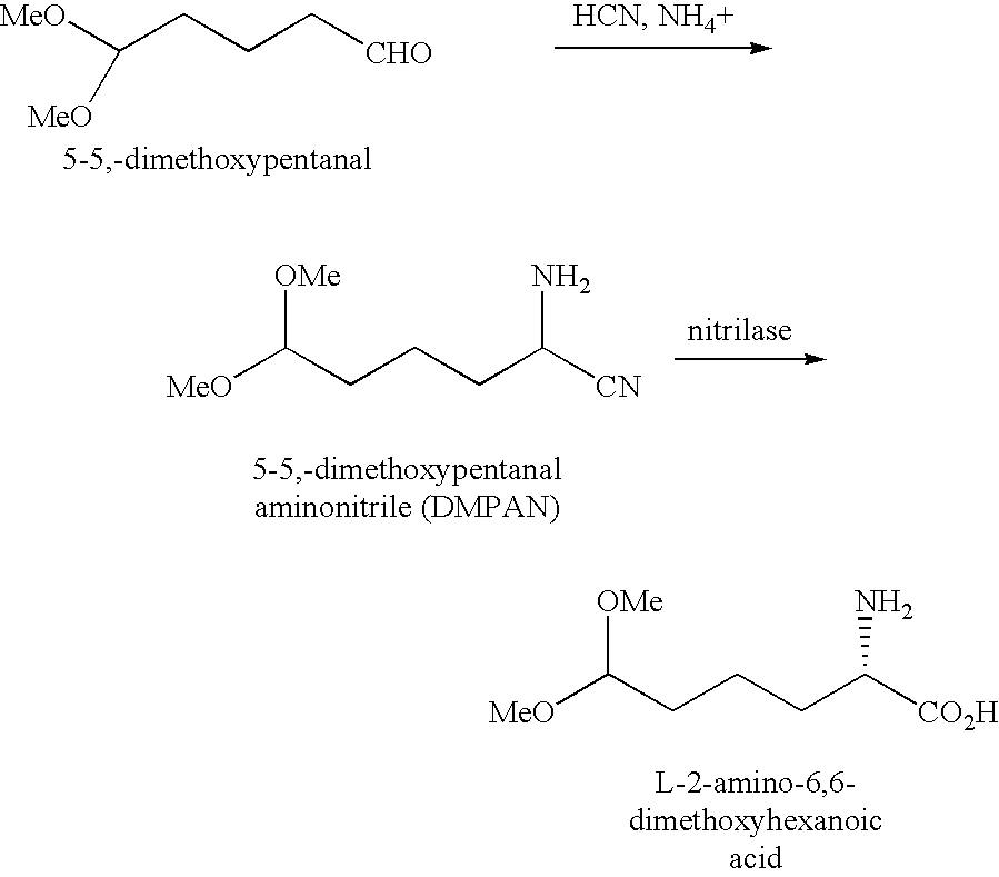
[MeO]C(CCC[CHO])[MeO].[MeO]C(CCCC(N)[CN])[OMe].[MeO]C(CCCC(N)[CO2H])[OMe]
